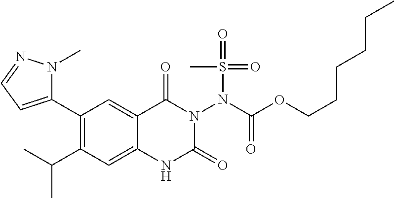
C1(C2=CC=NN2C)=C(C(C)C)C=C2C(=C1)C(=O)N(N(S(C)(=O)=O)C(=O)OCCCCCC)C(=O)N2
